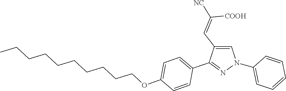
C1(N2C=C(C=C([NC])[COOH])C(C3=CC=C(OCCCCCCCCCC)C=C3)=N2)=CC=CC=C1
